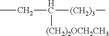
C([(CH2)3]C)(CC)[(CH2)2OCH2CH3]
